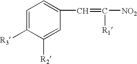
C1=C([R3])C([R2])=CC(C=C([R1])[NO2])=C1
